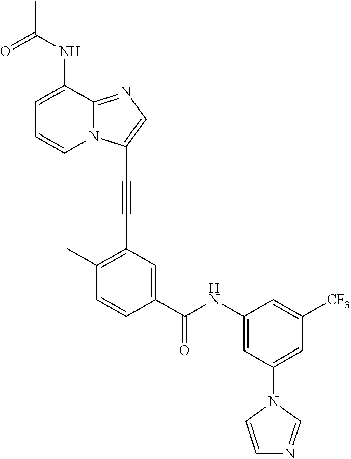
C1=C(NC(C)=O)C2=NC=C(C#CC3=C(C)C=CC(C(=O)NC4=CC(N5C=CN=C5)=CC([CF3])=C4)=C3)N2C=C1
